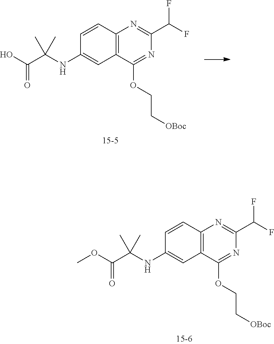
C12=C(C=CC(NC(C(OC)=O)(C)C)=C1)N=C(C(F)F)N=C2OCC[OBoc].C12=C(C=CC(NC(C(O)=O)(C)C)=C1)N=C(C(F)F)N=C2OCC[OBoc]
